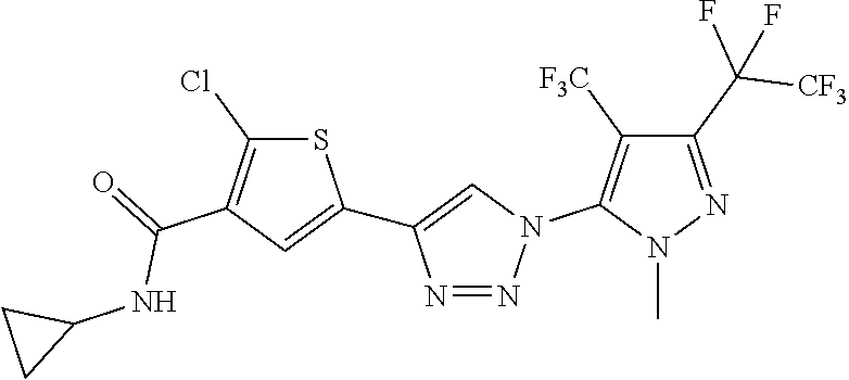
S1C(Cl)=C(C(=O)NC2CC2)C=C1C1=CN(C2=C([F3C])C(C(F)([CF3])F)=NN2C)N=N1
